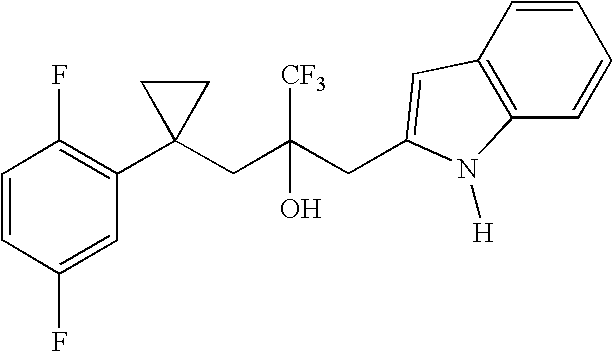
C1=CC(F)=CC(C2(CC(CC3=CC4=C(C=CC=C4)N3[H])([CF3])O)CC2)=C1F
